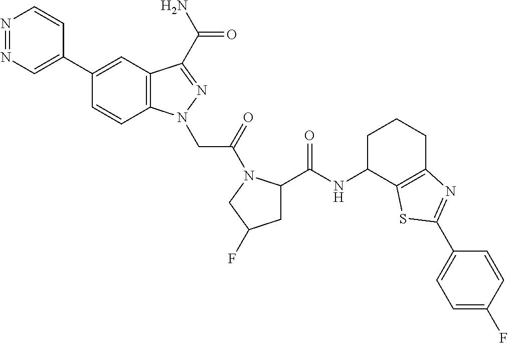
N1=NC=C(C2=CC3=C(C=C2)N(CC(=O)N2C(C(NC4CCCC5=C4SC(C4=CC=C(F)C=C4)=N5)=O)CC(F)C2)N=C3C(N)=O)C=C1
